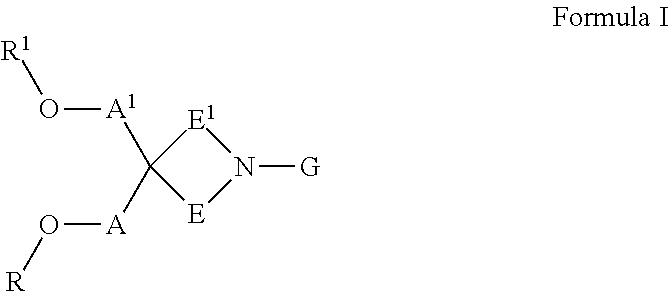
[G]N1[E1]C([A1]O[R1])([A]O[R])[E]1
